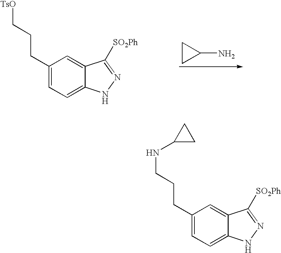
C1(N)CC1.C1(CCC[TsO])=CC=C2C(=C1)C([SO2Ph])=NN2.C1(CCCNC2CC2)=CC=C2C(=C1)C([SO2Ph])=NN2
